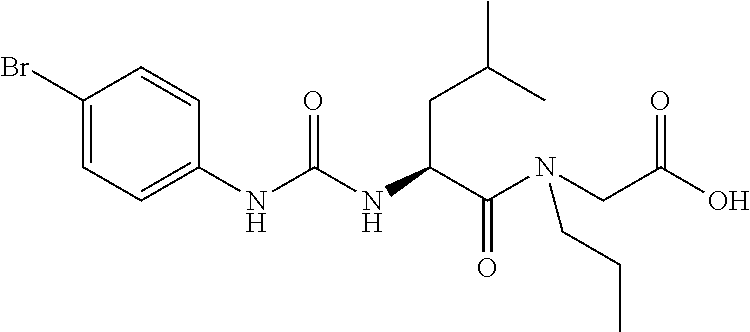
C1(Br)=CC=C(NC(=O)NC(CC(C)C)C(=O)N(CC(=O)O)CCC)C=C1
